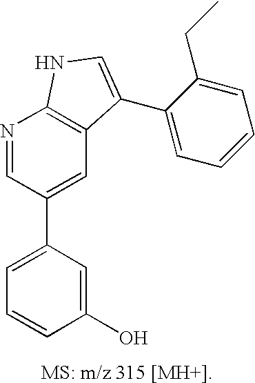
C1=C(C2=CC3=C(N=C2)NC=C3C2=CC=CC=C2CC)C=C(O)C=C1
